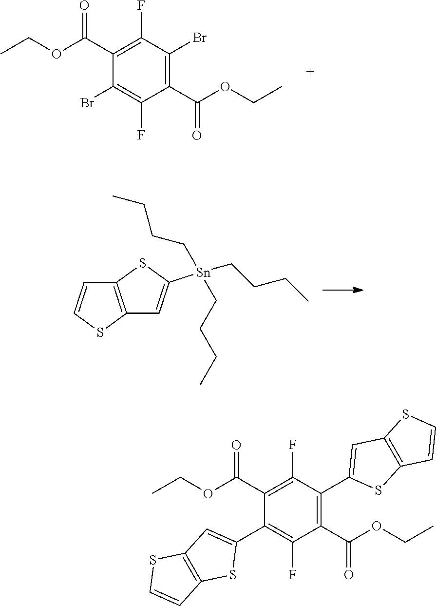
C1(Br)=C(F)C(C(OCC)=O)=C(Br)C(F)=C1C(OCC)=O.C1(C2=CC3=C(S2)C=CS3)=C(F)C(C(OCC)=O)=C(C2=CC3=C(S2)C=CS3)C(F)=C1C(OCC)=O.C12=C(SC=C1)C=C([Sn](CCCC)(CCCC)CCCC)S2
